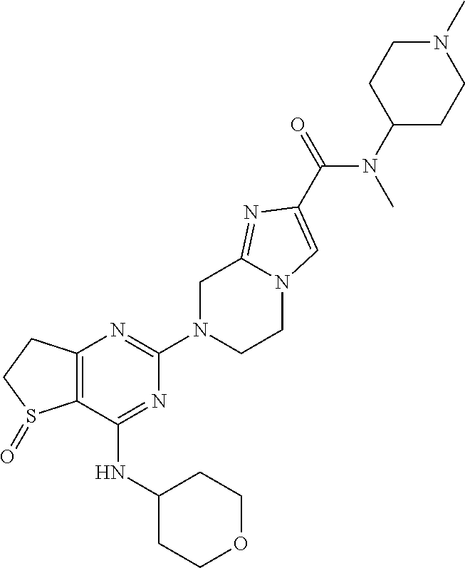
C12=C(C(NC3CCOCC3)=NC(N3CCN4C(=NC(C(=O)N(C)C5CCN(C)CC5)=C4)C3)=N1)S(=O)CC2
